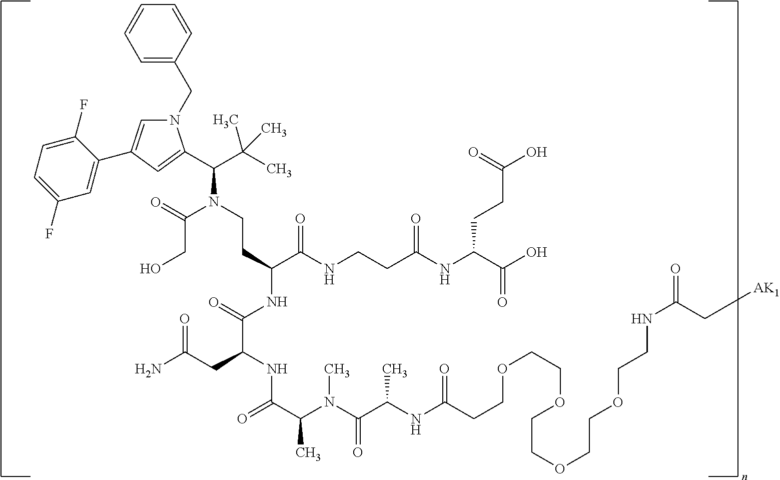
N1(CC2=CC=CC=C2)C=C(C2=CC(F)=CC=C2F)C=C1C(C(C)(C)C)N(CCC(NC(C(CC(N)=O)NC(C(C)N(C(C(NC(CCOCCOCCOCCOCCNC(=O)C[AK1])=O)C)=O)C)=O)=O)C(NCCC(NC(CCC(O)=O)C(O)=O)=O)=O)C(=O)CO
